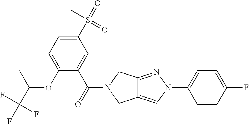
O(C1=CC=C(S(=O)(C)=O)C=C1C(=O)N1CC2=CN(C3=CC=C(F)C=C3)N=C2C1)C(C(F)(F)F)C
